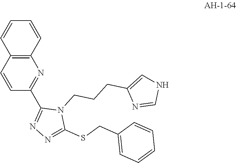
C1(C2=NN=C(SCC3=CC=CC=C3)N2CCCC2=CNC=N2)=NC2=C(C=C1)C=CC=C2
